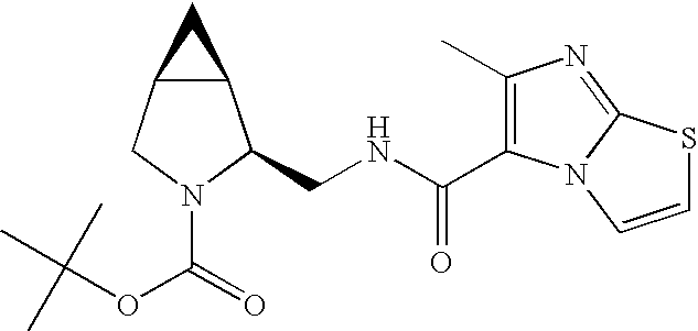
C12C(CN(C(=O)OC(C)(C)C)C1CNC(C1=C(C)N=C3N1C=CS3)=O)C2
